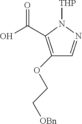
C1(OCC[OBn])=C(C(O)=O)N([THP])N=C1
